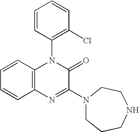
C1=CC2=C(C=C1)N=C(N1CCCNCC1)C(=O)N2C1=C(Cl)C=CC=C1
